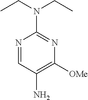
N1=CC(N)=C([OMe])N=C1N(CC)CC
